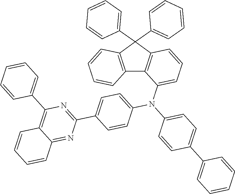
C12=C(C(C3=CC=CC=C3)(C3=CC=CC=C3)C3=C1C=CC=C3)C=CC=C2N(C1=CC=C(C2=CC=CC=C2)C=C1)C1=CC=C(C2=NC(C3=CC=CC=C3)=C3C(=N2)C=CC=C3)C=C1
